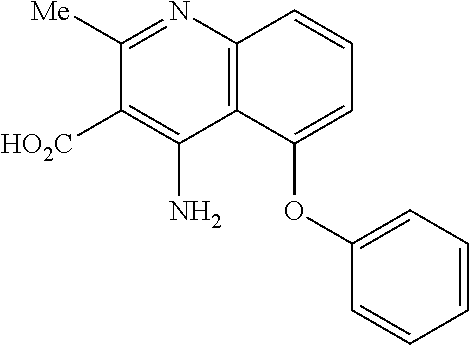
C1([Me])=NC2=C(C(N)=C1[HO2C])C(OC1=CC=CC=C1)=CC=C2
